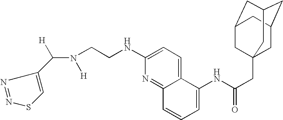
N1=NSC=C1C(N([H])CCNC1=CC=C2C(=N1)C=CC=C2NC(CC12CC3CC(CC(C1)C3)C2)=O)[H]
